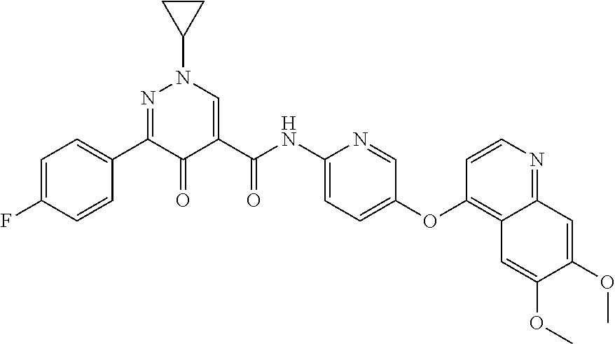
C1=C(F)C=CC(C2=NN(C3CC3)C=C(C(NC3=CC=C(OC4=C5C(=NC=C4)C=C(OC)C(OC)=C5)C=N3)=O)C2=O)=C1
